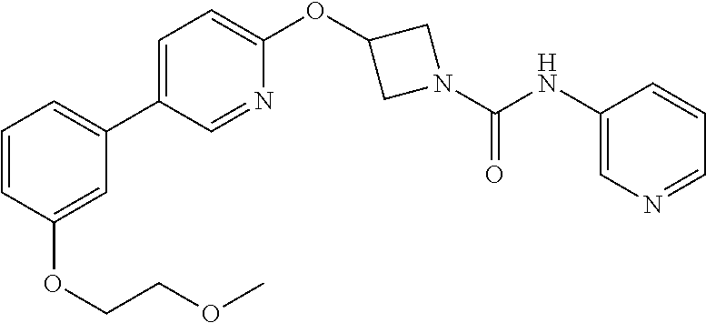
C1(C2=CC=C(OC3CN(C(NC4=CN=CC=C4)=O)C3)N=C2)=CC=CC(OCCOC)=C1
